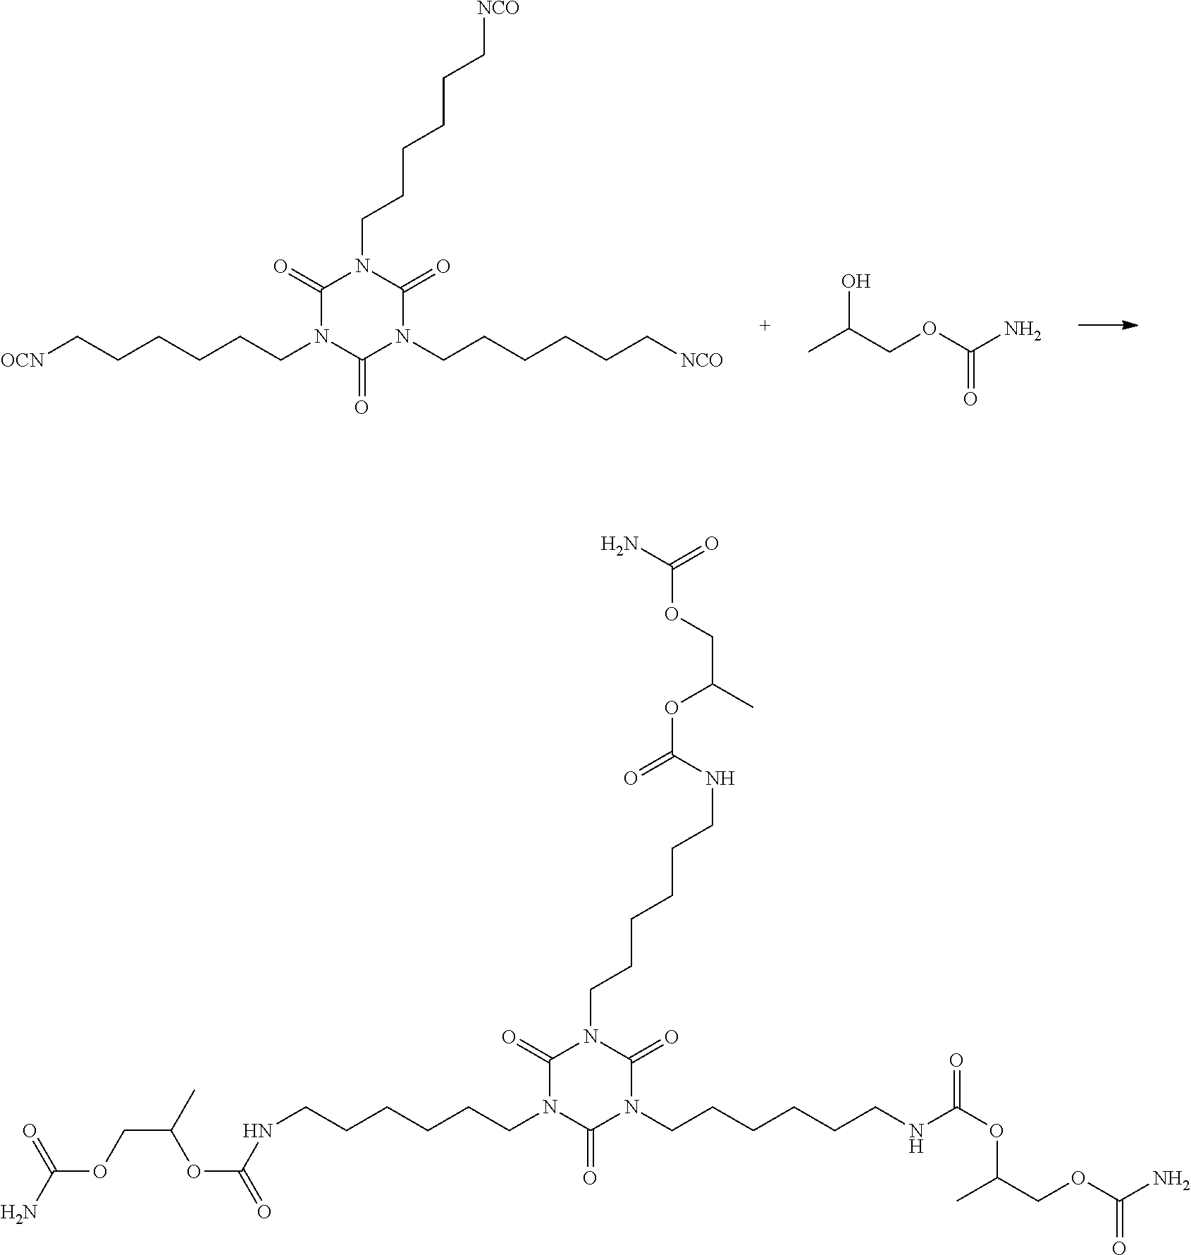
C1(=O)N(CCCCCC[OCN])C(=O)N(CCCCCC[NCO])C(=O)N1CCCCCC[NCO].OC(C)COC(=O)N.C1(=O)N(CCCCCCNC(=O)OC(COC(=O)N)C)C(=O)N(CCCCCCNC(OC(C)COC(=O)N)=O)C(=O)N1CCCCCCNC(=O)OC(C)COC(=O)N
